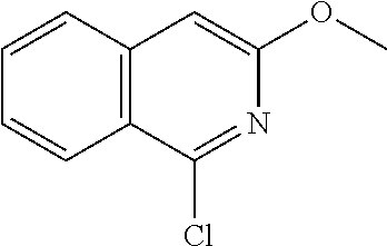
C12=C(C=CC=C1)C=C(OC)N=C2Cl
